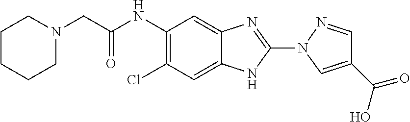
ClC1=C(NC(CN2CCCCC2)=O)C=C2C(=C1)NC(N1N=CC(C(=O)O)=C1)=N2
